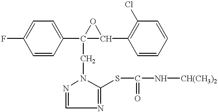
C1=CC(C2(CN3N=CN=C3SC(N[CH(CH3)2])=O)C(C3=C(Cl)C=CC=C3)O2)=CC=C1F
